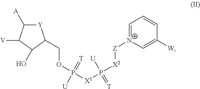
OC1C(COP([X1]P([X2][Z][N+]2=CC=CC([W])=C2)([U])=[T])(=[T])[U])[Y]C([A])C1[V]
